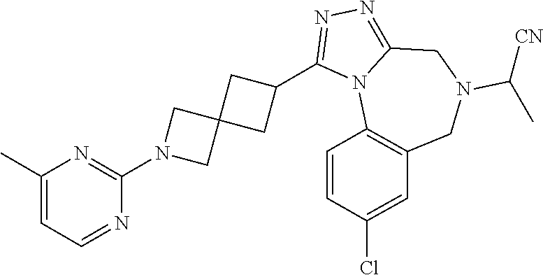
C1(C)=CC=NC(N2CC3(C2)CC(C2=NN=C4N2C2=C(CN(C([CN])C)C4)C=C(Cl)C=C2)C3)=N1
